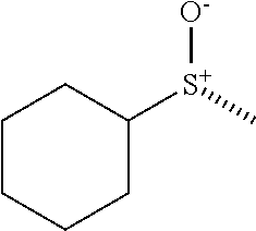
C1CC([S+](C)[O-])CCC1
